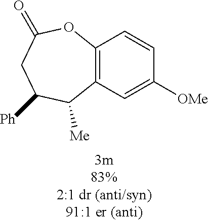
C12=C(C=C([OMe])C=C1)C([Me])C([Ph])CC(=O)O2
